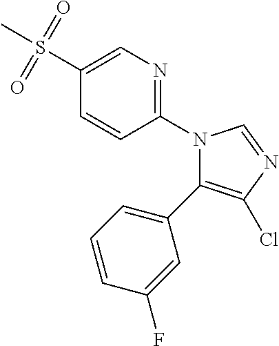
C1(S(C)(=O)=O)=CN=C(N2C(C3=CC=CC(F)=C3)=C(Cl)N=C2)C=C1
